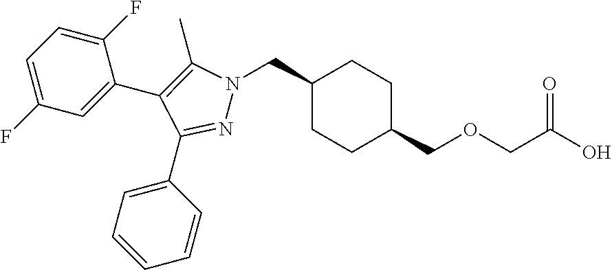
C1(CN2N=C(C3=CC=CC=C3)C(C3=CC(F)=CC=C3F)=C2C)CCC(COCC(O)=O)CC1
